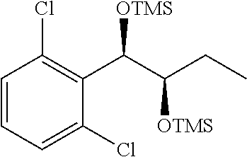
C1=CC(Cl)=C(C(C(CC)[OTMS])[OTMS])C(Cl)=C1
